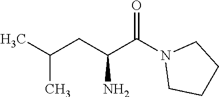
CC(CC(C(N1CCCC1)=O)N)C
